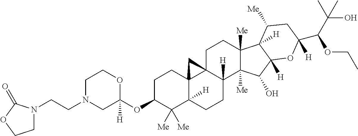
C1C(OC2([H])OCCN(CCN3CCOC3=O)C2)C([Me])([Me])C2([H])C3(C1)C1(CCC4([Me])C([Me])(C(O)C5([H])C4([H])C([Me])CC(C(C(C)(C)O)OCC)([H])O5)C1([H])CC2)C3
